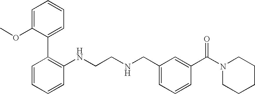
C1=CC=CC(NCCNCC2=CC=CC(C(N3CCCCC3)=O)=C2)=C1C1=CC=CC=C1OC
